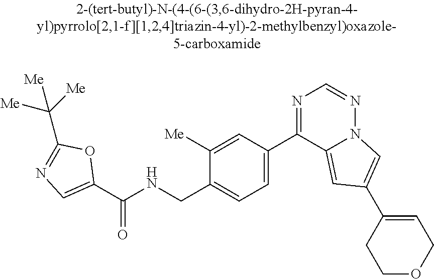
C1(C(NCC2=CC=C(C3=NC=NN4C3=CC(C3=CCOCC3)=C4)C=C2[Me])=O)=CN=C(C([Me])([Me])[Me])O1
